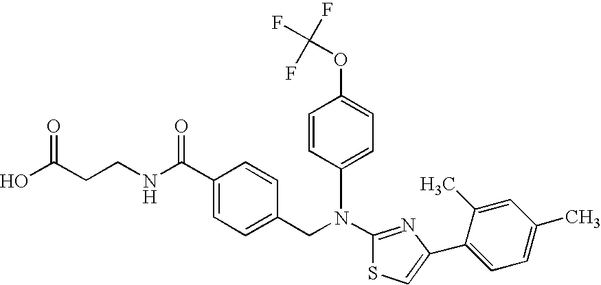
N(C1=NC(C2=CC=C(C)C=C2C)=CS1)(CC1=CC=C(C(NCCC(O)=O)=O)C=C1)C1=CC=C(OC(F)(F)F)C=C1
